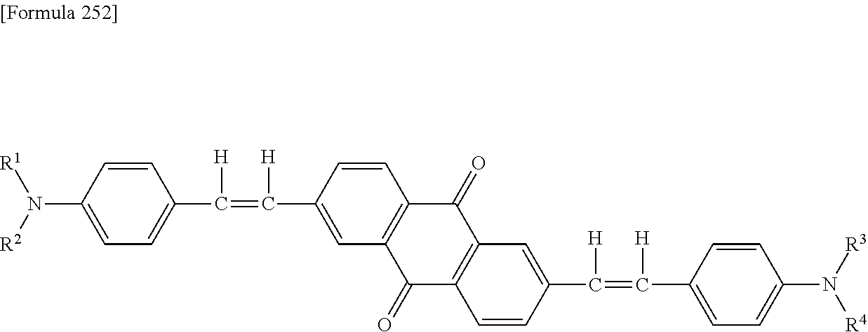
C1(N([R1])[R2])=CC=C(C([H])=C([H])C2=CC3=C(C=C2)C(=O)C2=C(C3=O)C=CC(C([H])=C([H])C3=CC=C(N([R4])[R3])C=C3)=C2)C=C1
